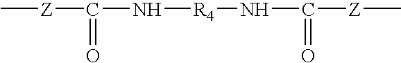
C[Z]C(N[R4]NC(=O)[Z]C)=O
